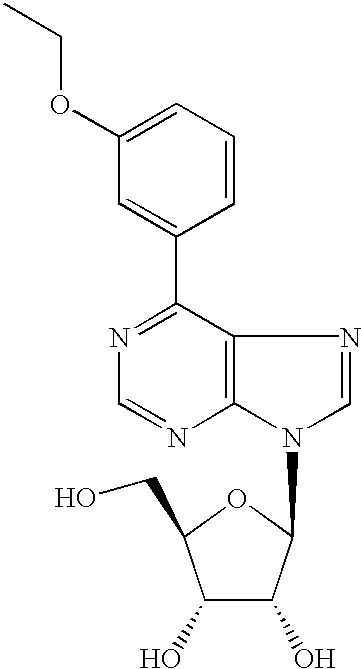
C1(C2=CC(OCC)=CC=C2)=NC=NC2=C1N=CN2C1C(O)C(O)C(CO)O1
